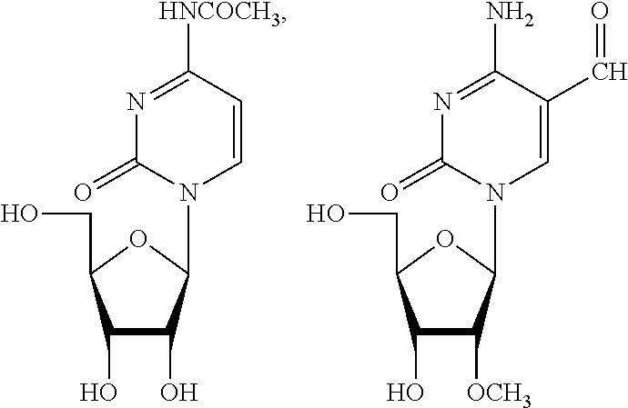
C1(O)C([OCH3])C(N2C=C(C=O)C(N)=NC2=O)OC1CO.C1(O)C(O)C(N2C=CC([HNCOCH3])=NC2=O)OC1CO
